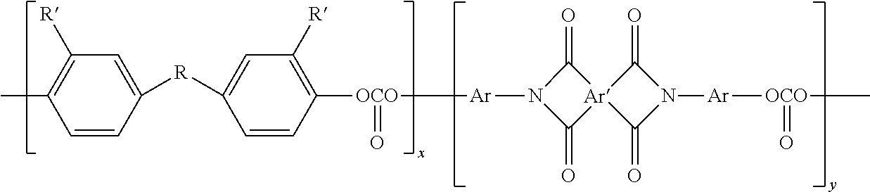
C1=CC([R]C2=CC([R])=C([OCO]([Ar]N3C(=O)[Ar]4(C3=O)C(=O)N([Ar][OCO](C)=O)C4=O)=O)C=C2)=CC([R])=C1C
